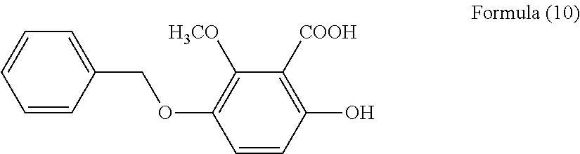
C1=CC(O)=C([COOH])C([H3CO])=C1OCC1=CC=CC=C1
